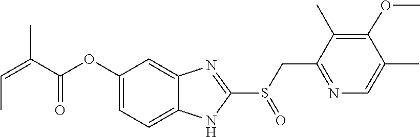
O(C1=CC=C2NC(S(CC3=NC=C(C)C(OC)=C3C)=O)=NC2=C1)C(C(=CC)C)=O
